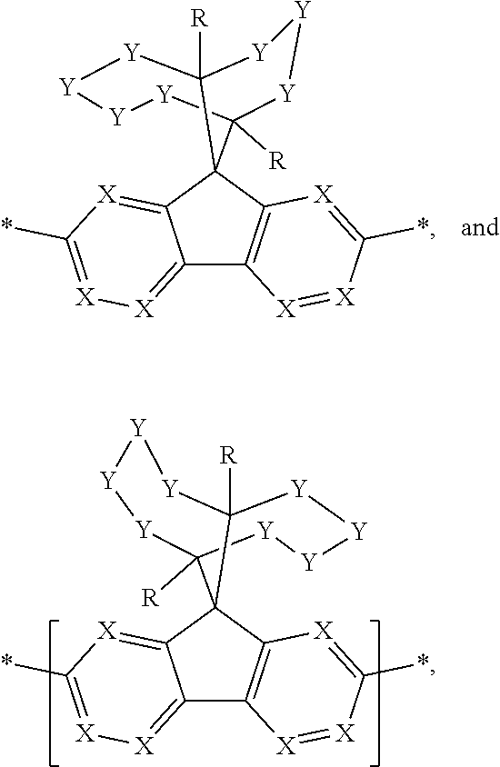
C12=[X]C(*)=[X][X]=C1C1=C([X]=C(*)[X]=[X]1)C21C2([R])[Y][Y][Y][Y]C1([R])[Y][Y][Y]2.C12=[X]C(*)=[X][X]=C1C1=C([X]=C(*)[X]=[X]1)C21C2([R])[Y][Y][Y][Y]C1([R])[Y][Y][Y][Y]2
